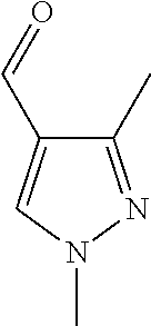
C1(C)=NN(C)C=C1C=O
